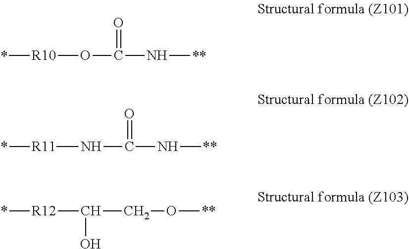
*[R10]OC(N[**])=O.*[R11]NC(N[**])=O.*[R12]C(O)CO[**]
